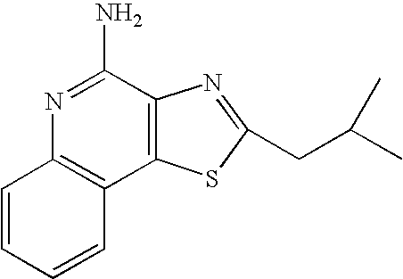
N1=C(N)C2=C(C3=C1C=CC=C3)SC(CC(C)C)=N2
